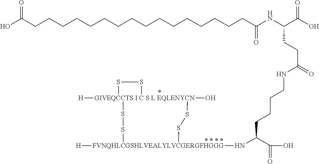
C(CCC(C(O)=O)N[FVNQHLCGSHLVEALYLVCGERGFHGGG]1([H])SS[GIVEQCCTS I C S L EQLENYCN]2([H])(O)(SS1)SS2)CNC(CCC(NC(=O)CCCCCCCCCCCCCCCCC(O)=O)C(=O)O)=O
